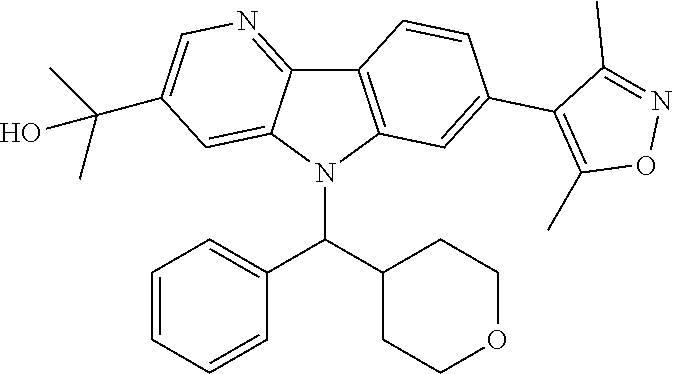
C12=C(N(C(C3=CC=CC=C3)C3CCOCC3)C3=CC(C(C)(C)O)=CN=C13)C=C(C1=C(C)ON=C1C)C=C2
